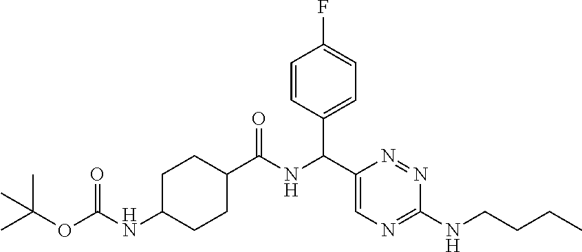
C1CC(C(NC(C2=CN=C(NCCCC)N=N2)C2=CC=C(F)C=C2)=O)CCC1NC(OC(C)(C)C)=O
